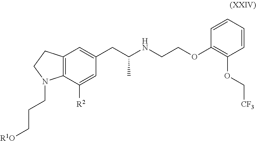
C12=C(C([R2])=CC(CC(NCCOC3=C(OC[CF3])C=CC=C3)C)=C1)N(CCC[R1O])CC2
